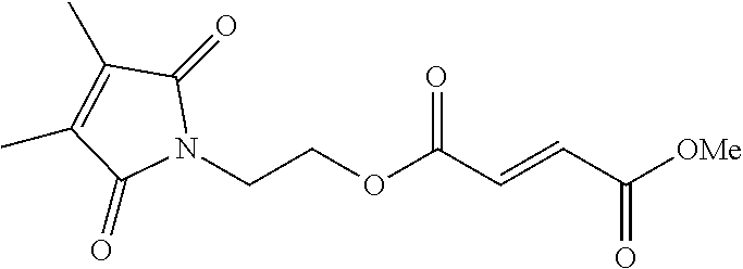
C(COC(C=CC([OMe])=O)=O)N1C(=O)C(C)=C(C)C1=O
